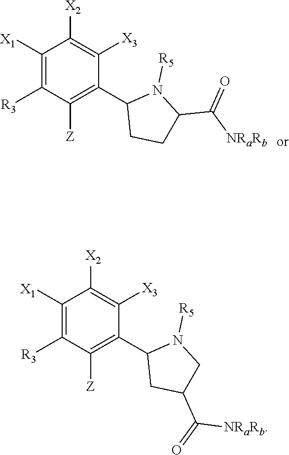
C1([Z])=C(C2CCC(C(=O)[NRaRb])N2[R5])C([X3])=C([X2])C([X1])=C1[R3].C1([Z])=C(C2CC(C(=O)[NRaRb])CN2[R5])C([X3])=C([X2])C([X1])=C1[R3]
